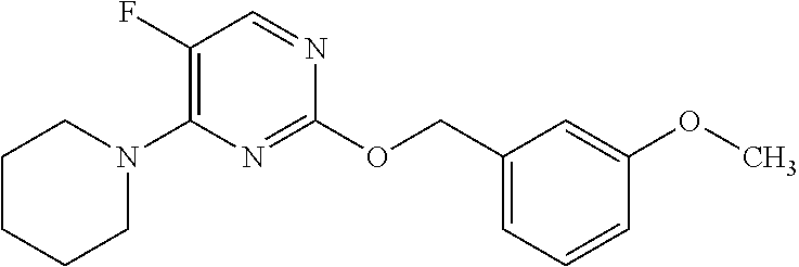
C1(F)=C(N2CCCCC2)N=C(OCC2=CC=CC(OC)=C2)N=C1
